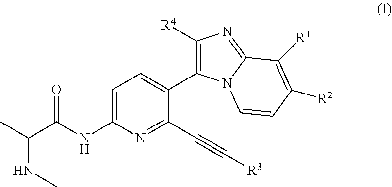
C1([R4])=C(C2=CC=C(NC(C(C)NC)=O)N=C2C#C[R3])N2C(=N1)C([R1])=C([R2])C=C2
